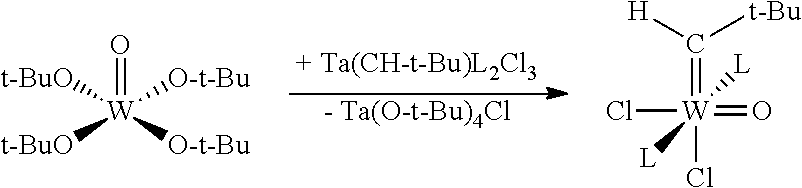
[- Ta(O-t-Bu)4Cl].O=[W]([t-BuO])([t-BuO])([O-t-Bu])[O-t-Bu].C(=[W](=O)(Cl)(Cl)([L])[L])([H])[t-Bu]
